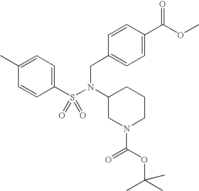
C1(C)=CC=C(S(N(C2CN(C(OC(C)(C)C)=O)CCC2)CC2=CC=C(C(OC)=O)C=C2)(=O)=O)C=C1
